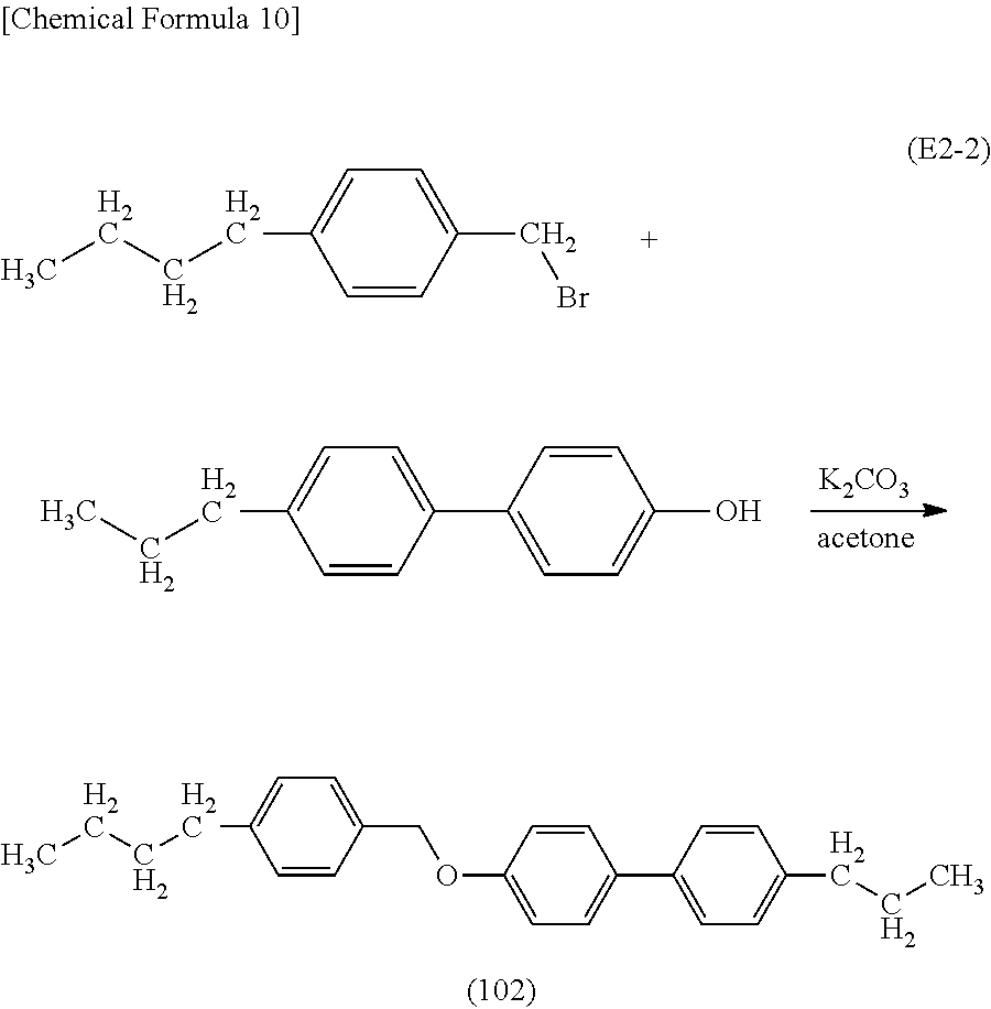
C1(C2=CC=C(CCC)C=C2)=CC=C(OCC2=CC=C(CCCC)C=C2)C=C1.C1=C(CBr)C=CC(CCCC)=C1.[K2CO3].C1=C(C2=CC=C(O)C=C2)C=CC(CCC)=C1
